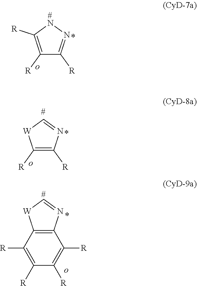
C1([R])=C([R])N=C[W]1.C1([R])=C([R])NN=C1[R].C1([R])=C([R])C2=C(C([R])=C1[R])N=C[W]2
